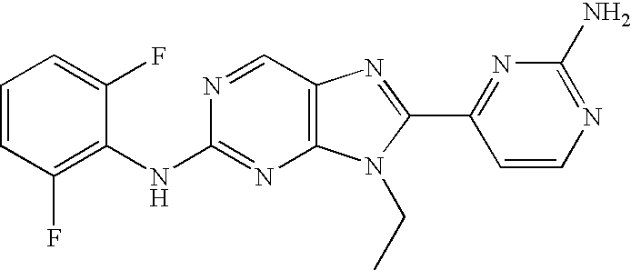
C1=CC(F)=C(NC2=NC3=C(C=N2)N=C(C2=NC(N)=NC=C2)N3CC)C(F)=C1
